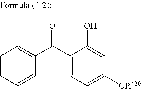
C1=CC=CC(C(=O)C2=CC=C([OR420])C=C2O)=C1
